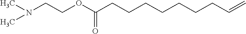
N(CCOC(CCCCCCCC=C)=O)(C)C
